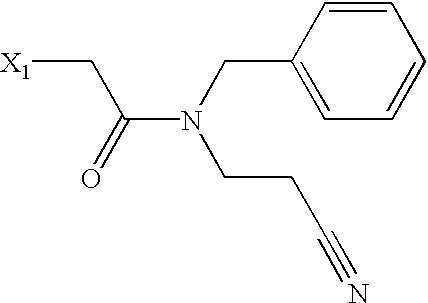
[X1]CC(N(CC1=CC=CC=C1)CCC#N)=O
